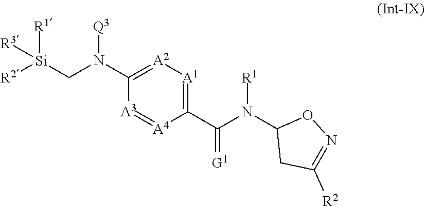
C1(N(C[Si]([R2])([R1])[R3])[Q3])=[A2][A1]=C(C(=[G1])N([R1])C2CC([R2])=NO2)[A4]=[A3]1
